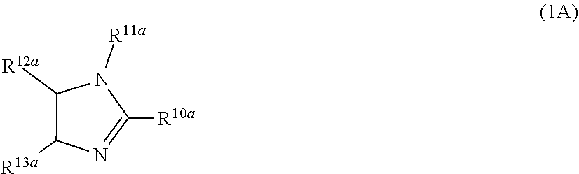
C1([R13a])N=C([R10a])N([R11a])C1[R12a]
